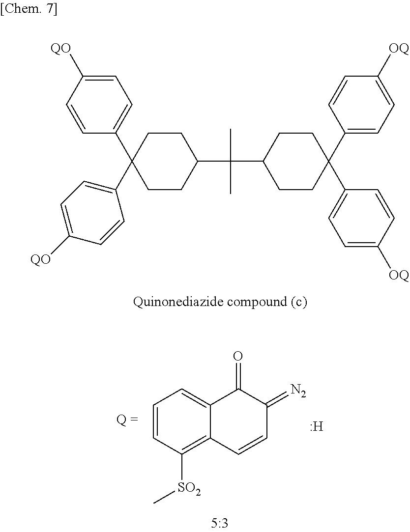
C1CC(C(C2CCC(C3=CC=C([OQ])C=C3)(C3=CC=C([OQ])C=C3)CC2)(C)C)CCC1(C1=CC=C([QO])C=C1)C1=CC=C([QO])C=C1.C1=CC([SO2]C)=C2C(=C1)C(=O)C(=[N2])C=C2.[H]
